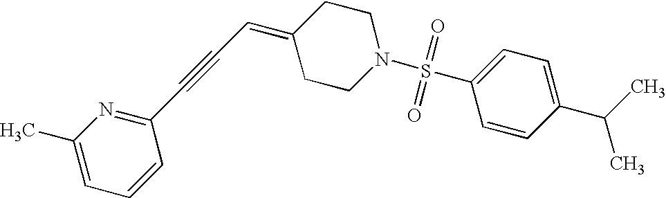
C1=C(C)N=C(C#CC=C2CCN(S(C3=CC=C(C(C)C)C=C3)(=O)=O)CC2)C=C1
